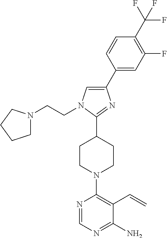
N1=CN=C(N)C(C=C)=C1N1CCC(C2=NC(C3=CC(F)=C(C(F)(F)F)C=C3)=CN2CCN2CCCC2)CC1
